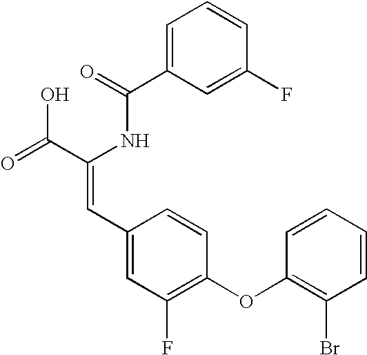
C(=O)(NC(C(=O)O)=CC1=CC(F)=C(OC2=C(Br)C=CC=C2)C=C1)C1=CC=CC(F)=C1
